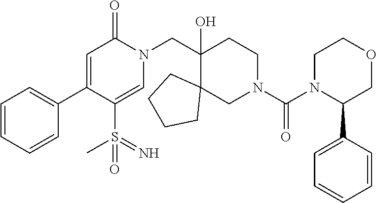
C1=CC=CC(C2=CC(=O)N(CC3(O)CCN(C(N4C(C5=CC=CC=C5)COCC4)=O)CC34CCCC4)C=C2S(C)(=N)=O)=C1
